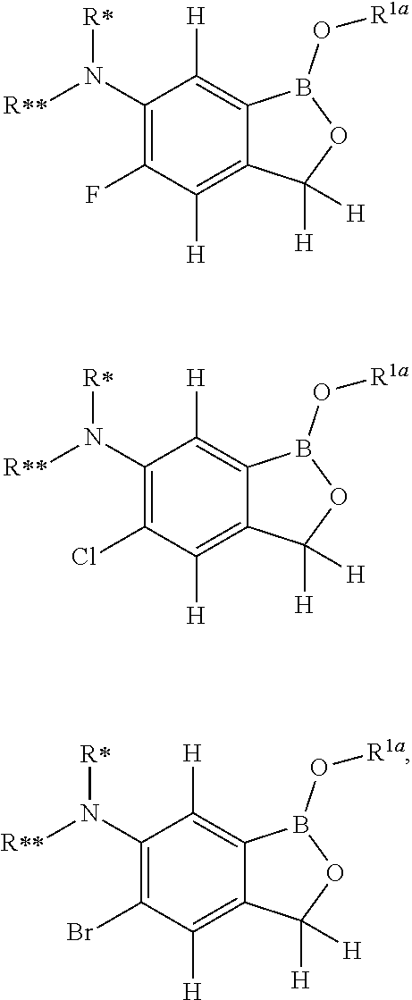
N(C1=C(F)C([H])=C2C(=C1[H])B(O[R1a])OC2([H])[H])([R*])[R**].N(C1=C(Cl)C([H])=C2C(=C1[H])B(O[R1a])OC2([H])[H])([R*])[R**].N(C1=C(Br)C([H])=C2C(=C1[H])B(O[R1a])OC2([H])[H])([R*])[R**]
